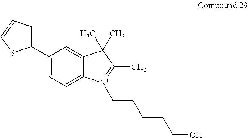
C1(C2=CC=CS2)=CC=C2C(=C1)C(C)(C)C(C)=[N+]2CCCCCO
